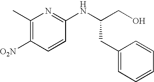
C1(C)=C([O2N])C=CC(NC(CO)CC2=CC=CC=C2)=N1
